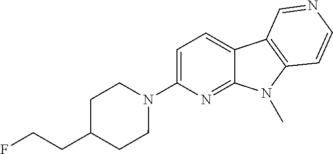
N1(C2=CC=C3C(=N2)N(C)C2=C3C=NC=C2)CCC(CCF)CC1
